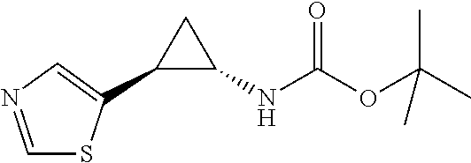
C1=NC=C(C2C(NC(OC(C)(C)C)=O)C2)S1
